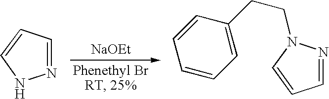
[NaOEt].N1N=CC=C1.C1=CN(CCC2=CC=CC=C2)N=C1
